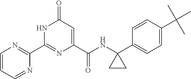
C1(C2=NC(C(NC3(C4=CC=C(C(C)(C)C)C=C4)CC3)=O)=CC(=O)N2)=NC=CC=N1
